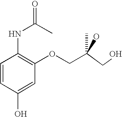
C1=CC(O)=CC(OCC(O)(CO)C)=C1NC(C)=O
